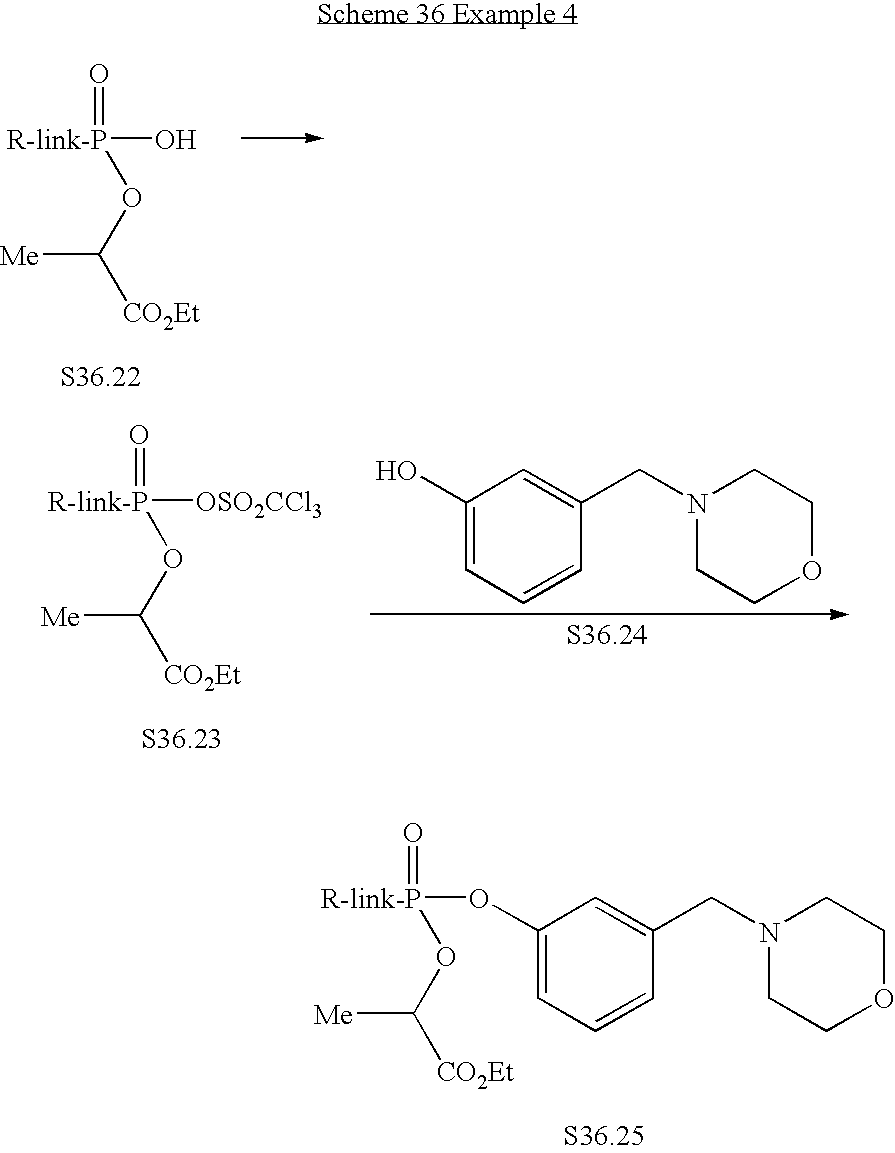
[R-link-P](OC([CO2Et])[Me])(=O)O.[R-link-P](OC([CO2Et])[Me])(=O)[OSO2CCl3].C1(O)=CC=CC(CN2CCOCC2)=C1.[R-link-P](OC([CO2Et])[Me])(=O)OC1=CC=CC(CN2CCOCC2)=C1
